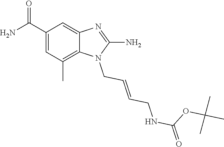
O(C(NCC=CCN1C(N)=NC2=CC(C(N)=O)=CC(C)=C12)=O)C(C)(C)C
